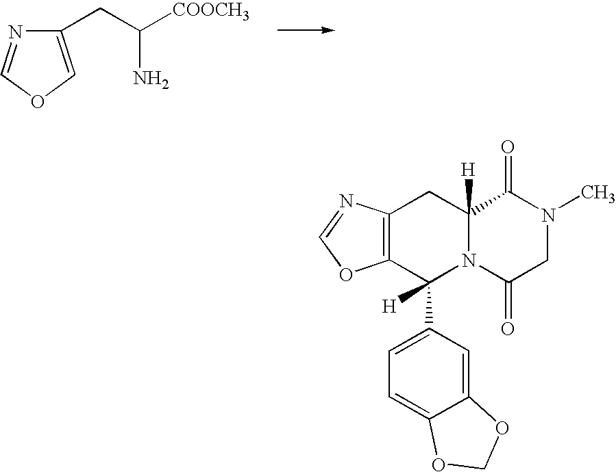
C1(CC([COOCH3])N)=COC=N1.C12=C(C(C3=CC=C4C(=C3)OCO4)([H])N3C([H])(C1)C(=O)N(C)CC3=O)OC=N2
